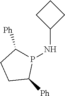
P1(NC2CCC2)C([Ph])CCC1[Ph]
